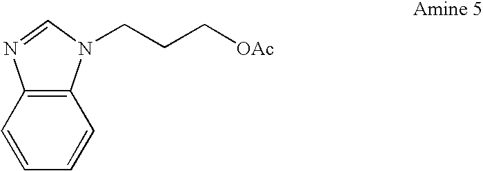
C12=C(C=CC=C1)N=CN2CCC[OAc]
